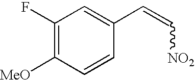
C1(F)=C([MeO])C=CC(C=C[NO2])=C1
